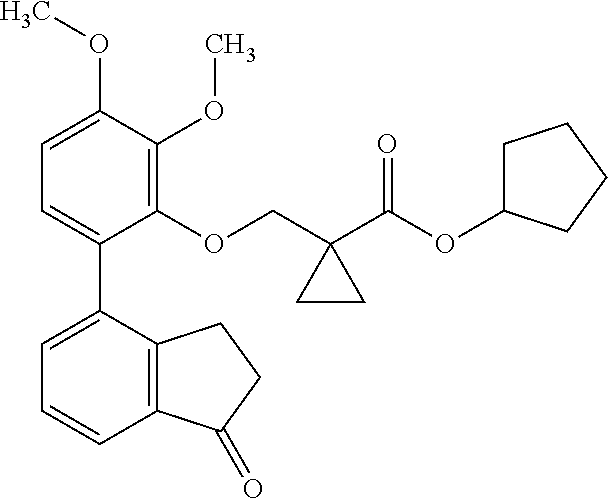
C1=C(OC)C(OC)=C(OCC2(C(OC3CCCC3)=O)CC2)C(C2=CC=CC3=C2CCC3=O)=C1
